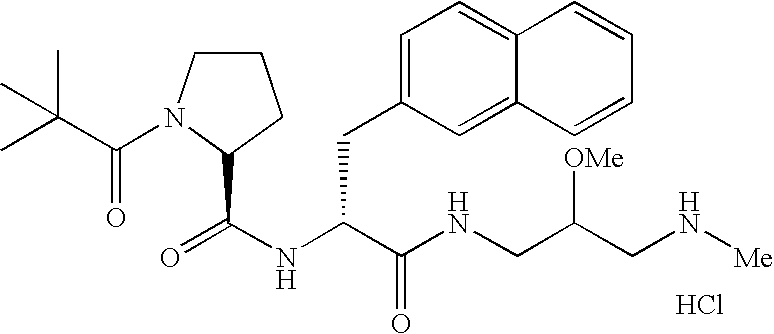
Cl.N(C(C(NCC(CN[Me])[OMe])=O)CC1=CC=C2C(=C1)C=CC=C2)C(=O)C1N(C(=O)C(C)(C)C)CCC1
